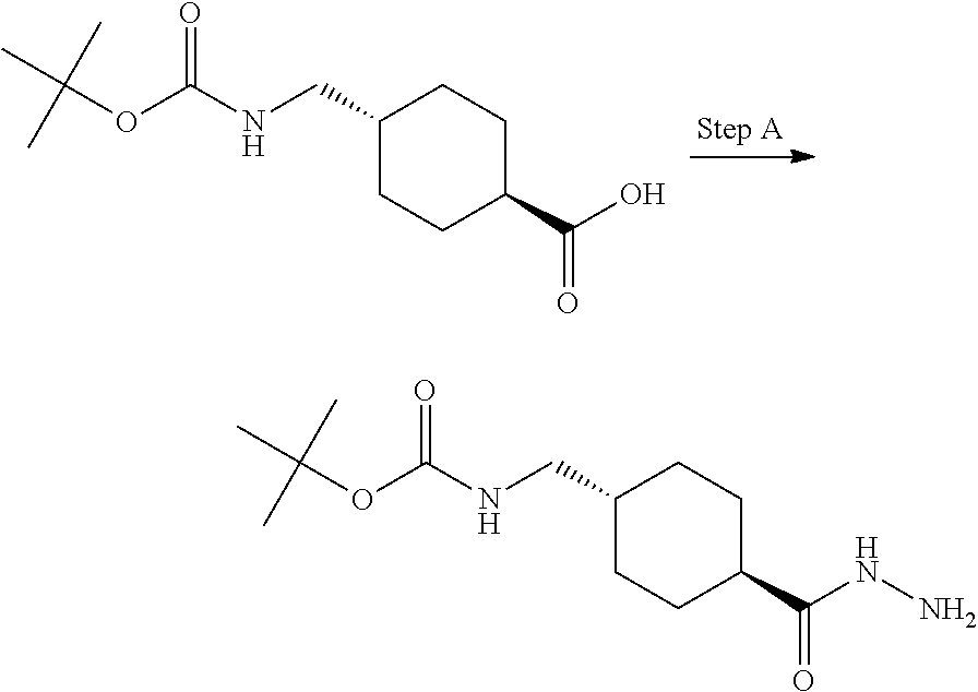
C(NC(OC(C)(C)C)=O)C1CCC(C(O)=O)CC1.C(NC(OC(C)(C)C)=O)C1CCC(C(NN)=O)CC1
